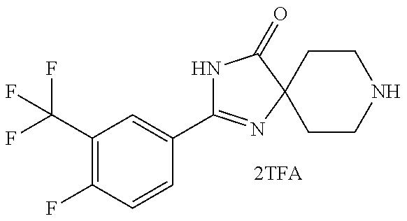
C1(C2=NC3(C(=O)N2)CCNCC3)=CC(C(F)(F)F)=C(F)C=C1
